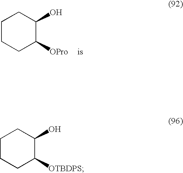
C1CC([OPro])C(O)CC1.C1CC([OTBDPS])C(O)CC1
